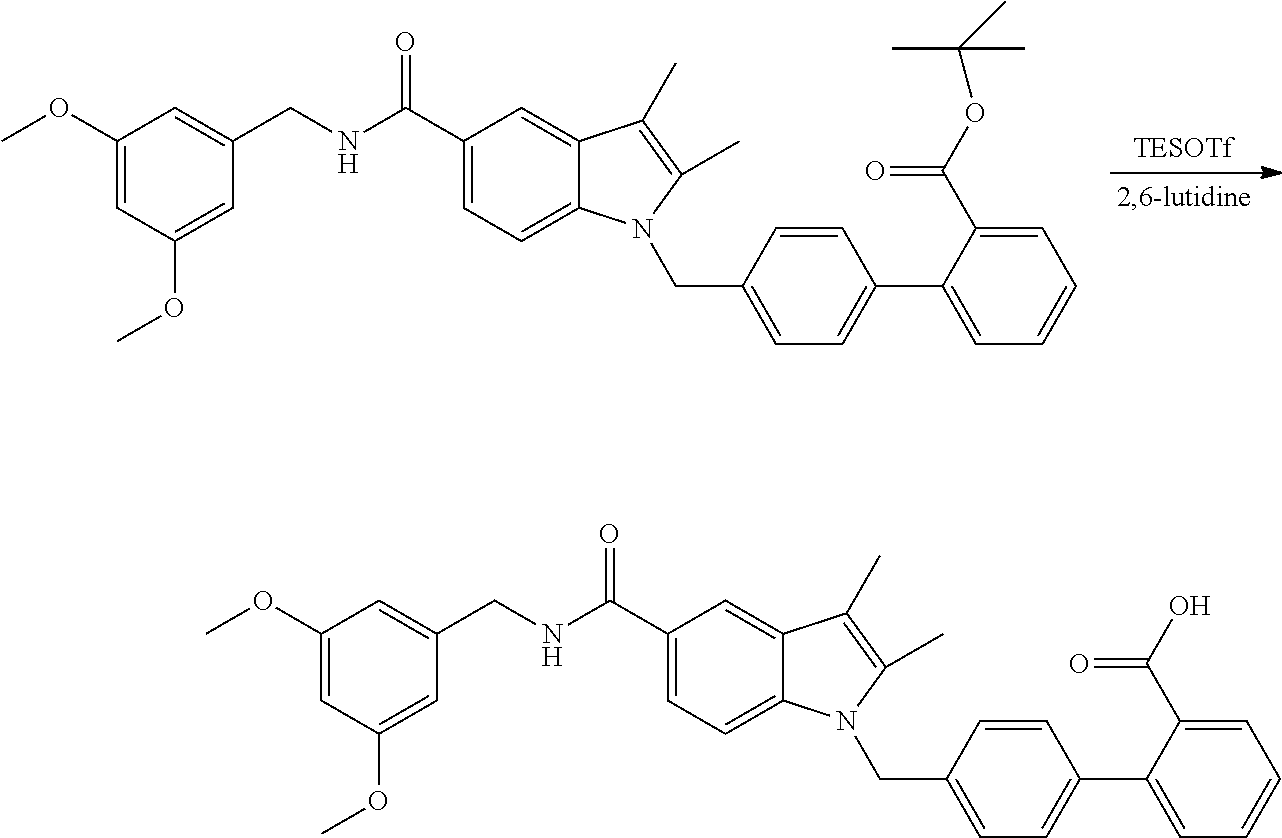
C1(OC)=CC(OC)=CC(CNC(C2=CC=C3C(=C2)C(C)=C(C)N3CC2=CC=C(C3=CC=CC=C3C(OC(C)(C)C)=O)C=C2)=O)=C1.C1(OC)=CC(OC)=CC(CNC(C2=CC=C3C(=C2)C(C)=C(C)N3CC2=CC=C(C3=CC=CC=C3C(O)=O)C=C2)=O)=C1
